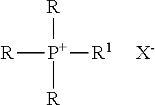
[R][P+]([R1])([R])[R].[X-]
